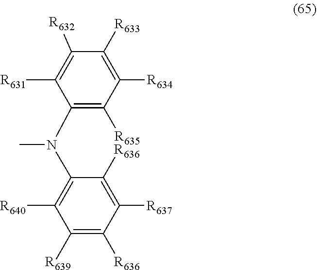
C1(N(C2=C([R640])C([R639])=C([R636])C([R637])=C2[R636])C)=C([R635])C([R634])=C([R633])C([R632])=C1[R631]
